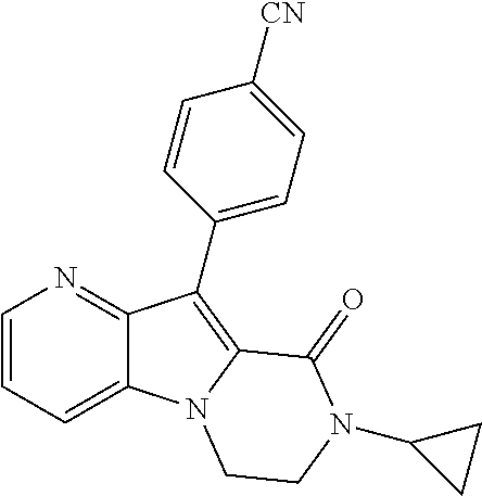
C12=CC=CN=C1C(C1=CC=C([CN])C=C1)=C1N2CCN(C2CC2)C1=O
